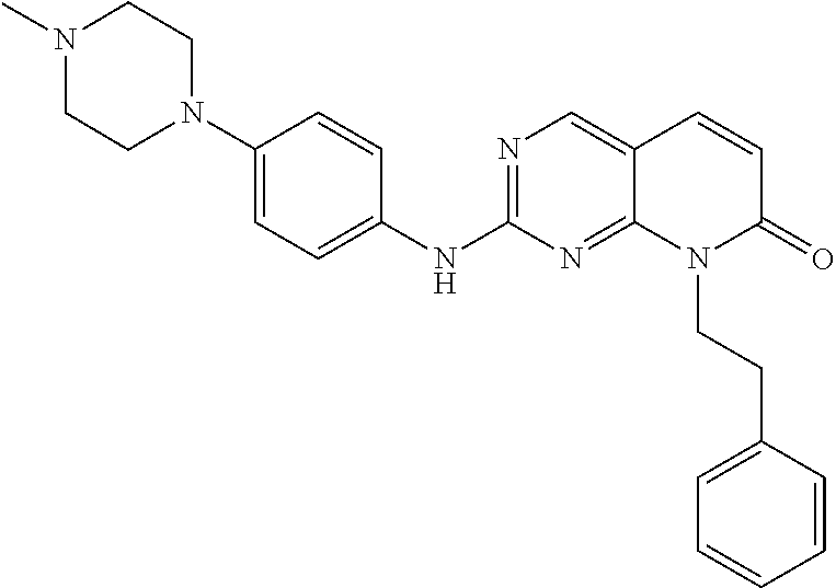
N1=C(NC2=CC=C(N3CCN(C)CC3)C=C2)N=C2C(=C1)C=CC(=O)N2CCC1=CC=CC=C1
